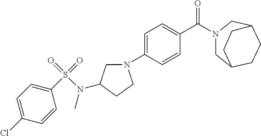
C1C2CCC(CN1C(C1=CC=C(N3CC(N(S(C4=CC=C(Cl)C=C4)(=O)=O)C)CC3)C=C1)=O)CC2
